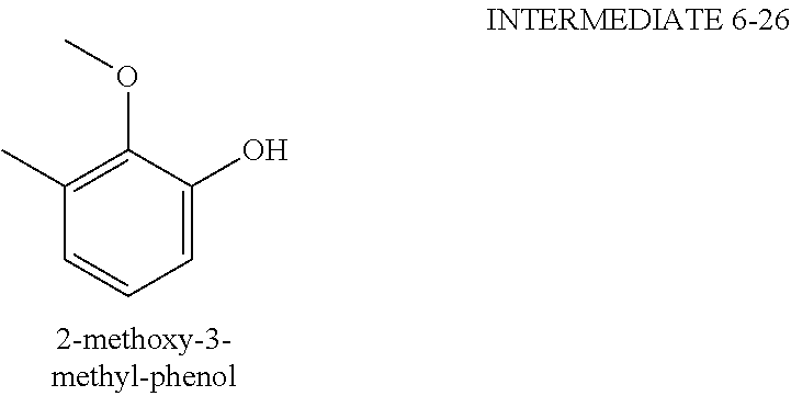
C1=CC=C(O)C(OC)=C1C
